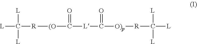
[L]C([R][(O]C([L]C([O)p][R]C([L])([L])[L])=O)=O)([L])[L]
